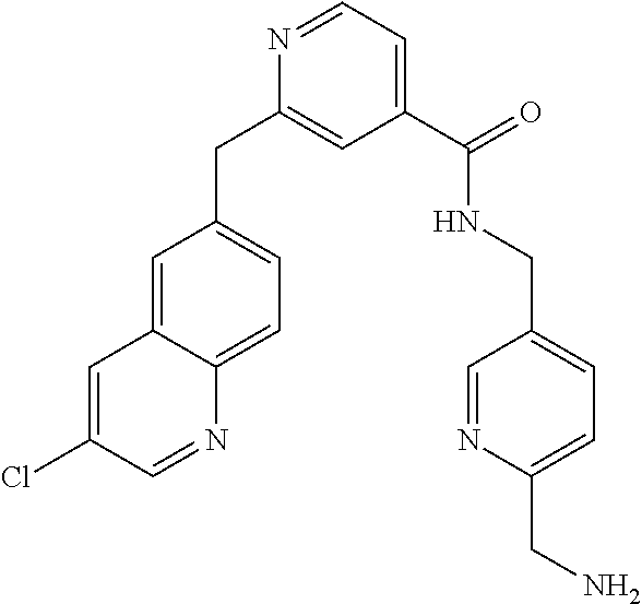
N1=CC=C(C(NCC2=CC=C(CN)N=C2)=O)C=C1CC1=CC=C2C(=C1)C=C(Cl)C=N2
